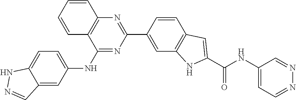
C12=C(C(NC3=CC=C4C(=C3)C=NN4)=NC(C3=CC4=C(C=C3)C=C(C(NC3=CC=NN=C3)=O)N4)=N1)C=CC=C2
